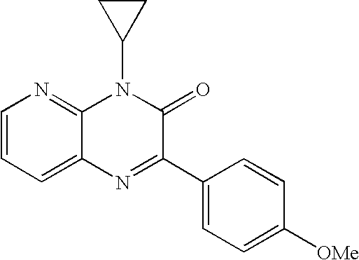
C1=CC=C2C(=N1)N(C1CC1)C(=O)C(C1=CC=C([OMe])C=C1)=N2
